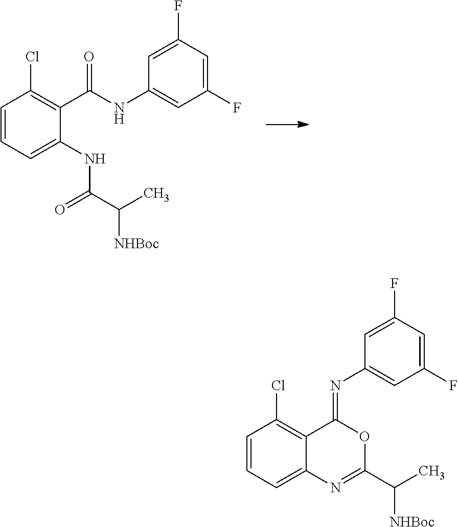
C1=CC=C(NC(C(C)[NHBoc])=O)C(C(NC2=CC(F)=CC(F)=C2)=O)=C1Cl.C1=CC=C2C(=C1Cl)C(=NC1=CC(F)=CC(F)=C1)OC(C([NHBoc])C)=N2
